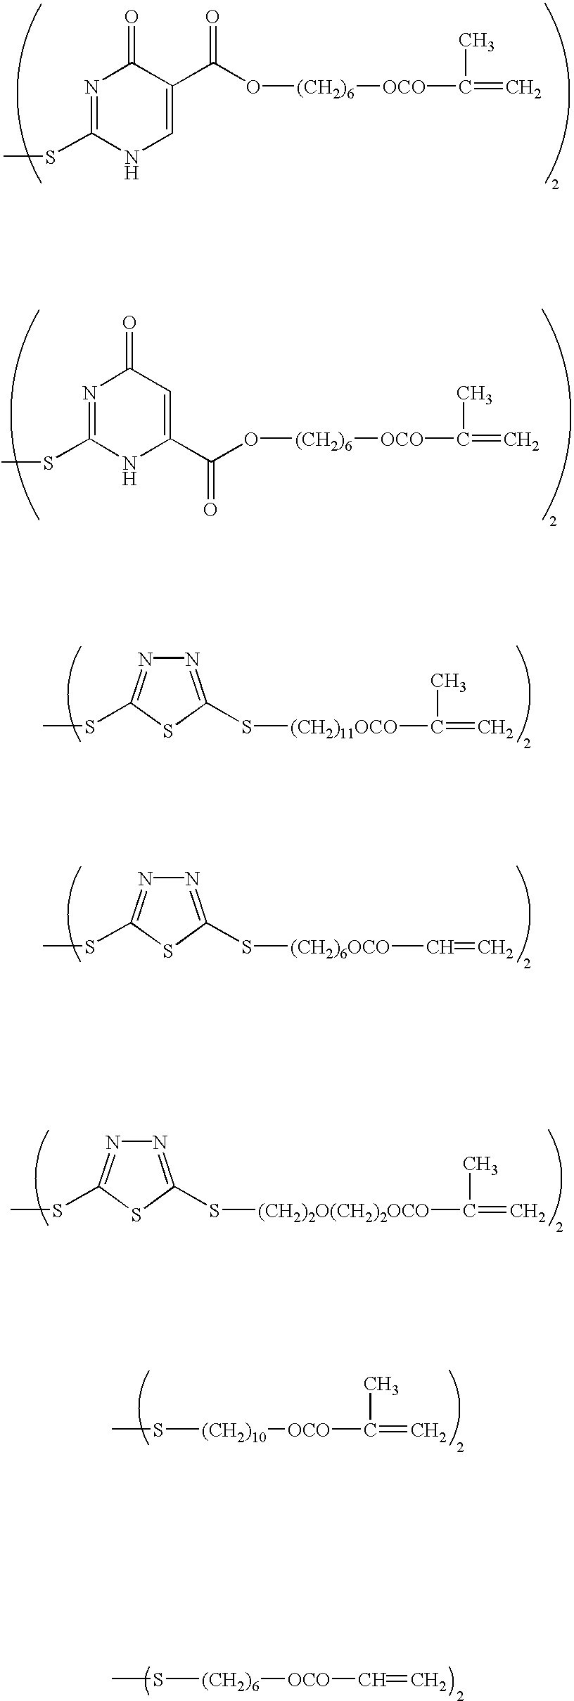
N1=C(SC)NC=C(C(O[(CH2)6][OCO]C(=C)C)=O)C1=O.N1=C(SC)NC(C(O[(CH2)6][OCO]C(=C)C)=O)=CC1=O.N1=C(S[(CH2)11OCO]C(=C)C)SC(SC)=N1.N1=C(S[(CH2)6OCO]C=C)SC(SC)=N1.N1=C(S[(CH2)2O(CH2)2OCO]C(=C)C)SC(SC)=N1.CS[(CH2)10][OCO]C(=C)C.CS[(CH2)6][OCO]C=C
